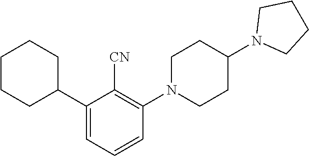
C1CCC(C2=CC=CC(N3CCC(N4CCCC4)CC3)=C2[CN])CC1
